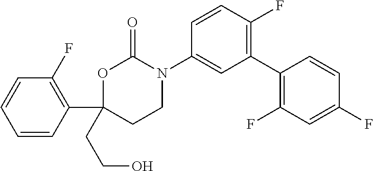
C1(N2C(=O)OC(C3=C(F)C=CC=C3)(CCO)CC2)=CC(C2=C(F)C=C(F)C=C2)=C(F)C=C1
